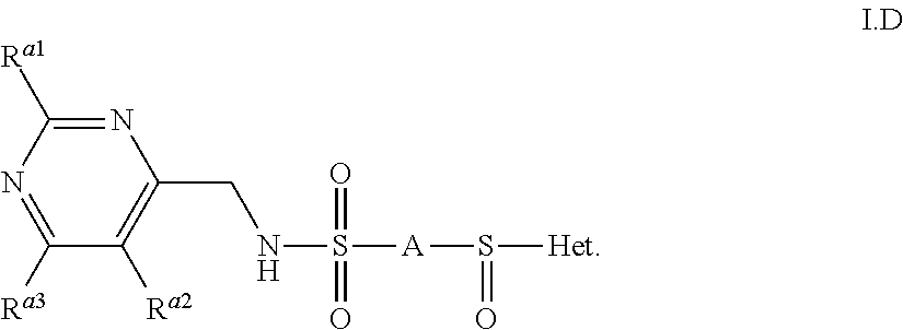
N1=C([Ra1])N=C([Ra3])C([Ra2])=C1CNS(=O)([A]S([Het])=O)=O
